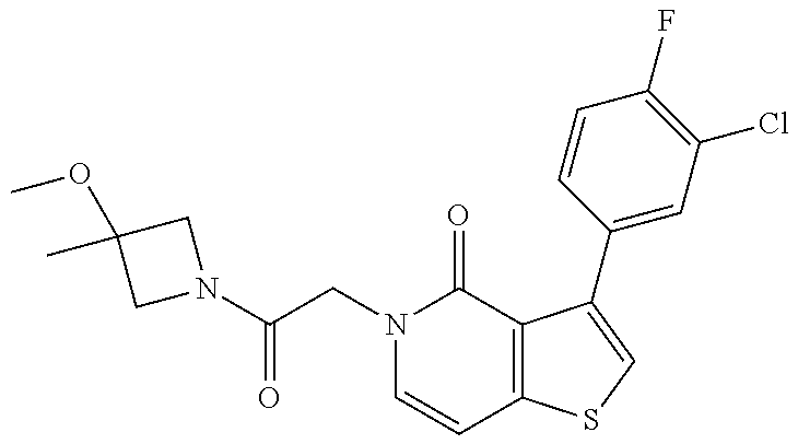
N1(C(CN2C=CC3=C(C2=O)C(C2=CC(Cl)=C(F)C=C2)=CS3)=O)CC(OC)(C)C1
